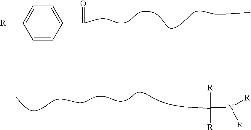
C1=C([R])C=CC(C=O)=C1.C([R])([R])N([R])[R]
